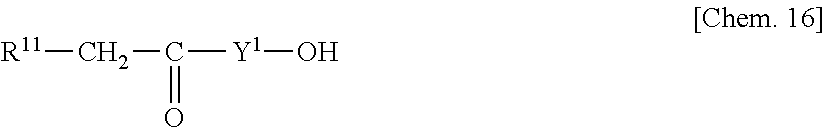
[R11]CC(=O)[Y1]O
